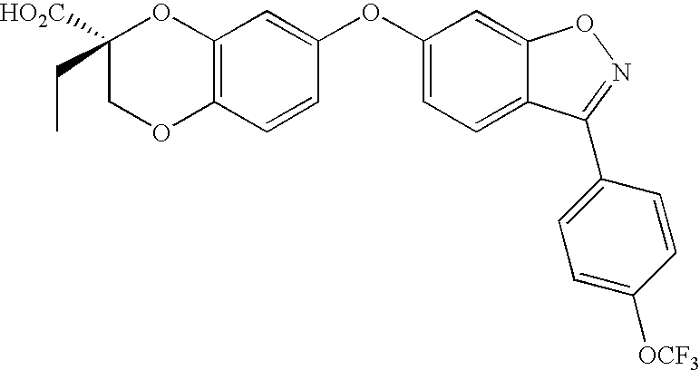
C12=C(C=CC(OC3=CC=C4C(=C3)ON=C4C3=CC=C([OCF3])C=C3)=C1)OCC(CC)([HO2C])O2
